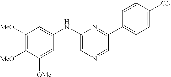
C1([MeO])=C([MeO])C([OMe])=CC(NC2=CN=CC(C3=CC=C([CN])C=C3)=N2)=C1
